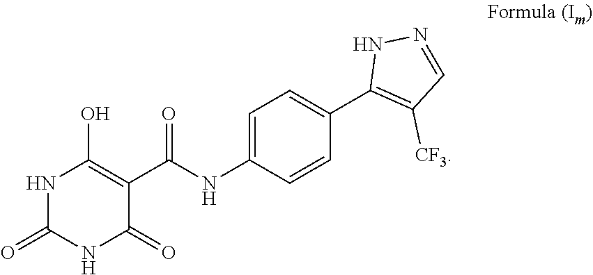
C1=C(C2=C([CF3])C=NN2)C=CC(NC(C2=C(O)NC(=O)NC2=O)=O)=C1
